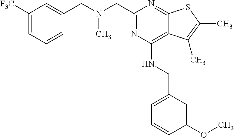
C1([F3C])=CC=CC(CN(CC2=NC(NCC3=CC=CC(OC)=C3)=C3C(=N2)SC(C)=C3C)C)=C1
